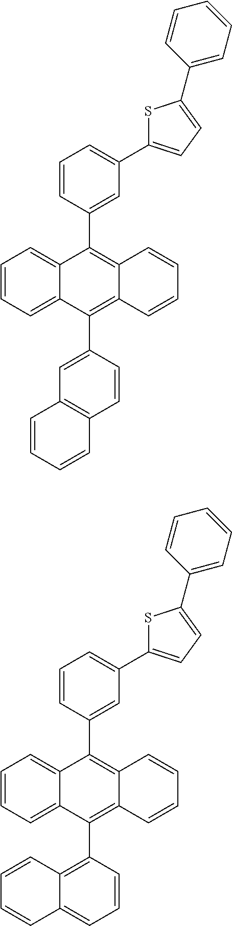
C1=CC=C2C(=C1)C(C1=CC(C3=CC=C(C4=CC=CC=C4)S3)=CC=C1)=C1C(=C2C2=CC3=C(C=C2)C=CC=C3)C=CC=C1.C1=CC=C2C(=C1)C(C1=CC(C3=CC=C(C4=CC=CC=C4)S3)=CC=C1)=C1C(=C2C2=C3C(=CC=C2)C=CC=C3)C=CC=C1
